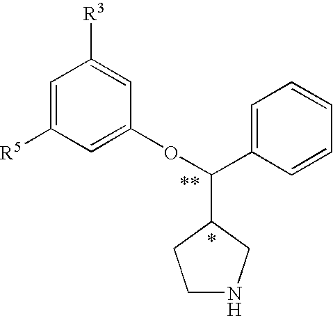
C1=C([R5])C=C(OC(C2=CC=CC=C2)C2CNCC2)C=C1[R3]
